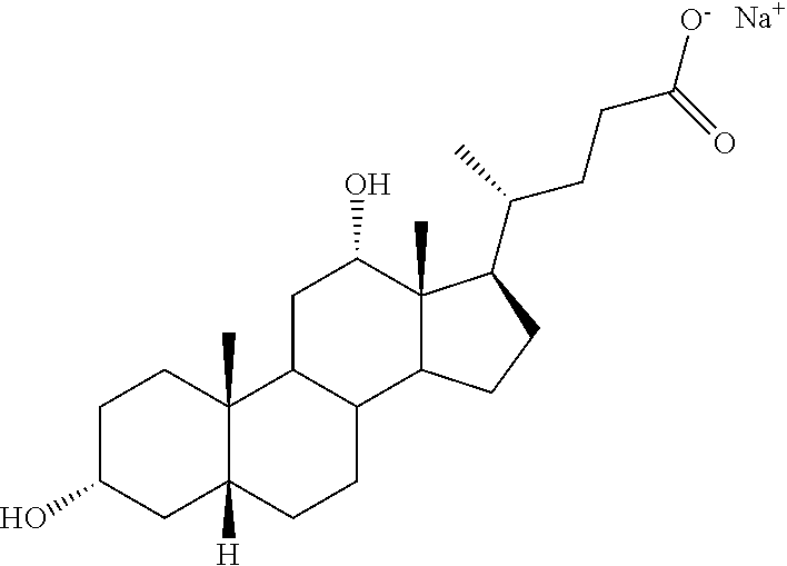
C1C(O)CC2([H])C(C)(C1)C1C(CC2)C2C(C)(C(O)C1)C(C(CCC([O-])=O)C)CC2.[Na]
